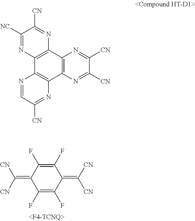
C1(F)=C(F)C(=C([CN])[CN])C(F)=C(F)C1=C([CN])[CN].N1=CC([CN])=NC2=C1C1=C(N=C([CN])C([NC])=N1)C1=C2N=C([CN])C([CN])=N1
